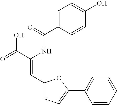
C1=C(C(=O)NC(C(=O)O)=CC2=CC=C(C3=CC=CC=C3)O2)C=CC(O)=C1
